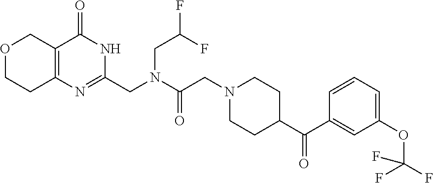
O1CCC2=C(C1)C(=O)NC(CN(CC(F)F)C(CN1CCC(C(C3=CC(OC(F)(F)F)=CC=C3)=O)CC1)=O)=N2
